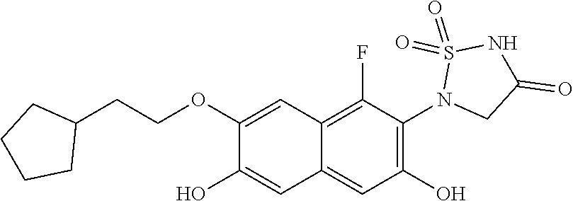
C1(OCCC2CCCC2)=CC2=C(F)C(N3CC(=O)NS3(=O)=O)=C(O)C=C2C=C1O
